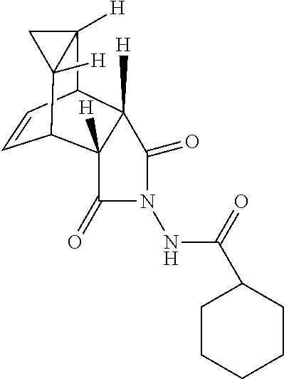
C1=CC2C3([H])C([H])(C1C1([H])C2([H])C1)C(=O)N(NC(=O)C1CCCCC1)C3=O
